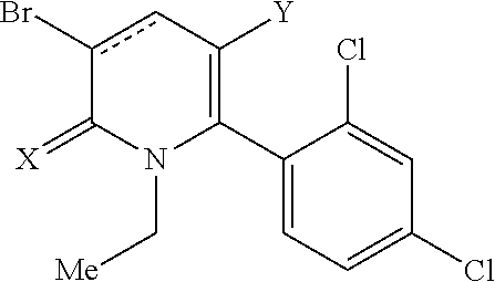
C1(C2=C([Y])cc(Br)C(=[X])N2C[Me])=CC=C(Cl)C=C1Cl
